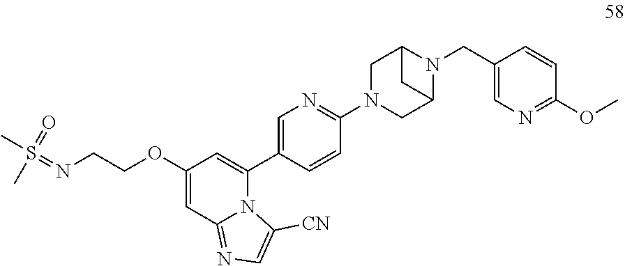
C1(OC)=NC=C(CN2C3CN(C4=NC=C(C5=CC(OCCN=S(C)(=O)C)=CC6=NC=C([CN])N56)C=C4)CC2C3)C=C1
